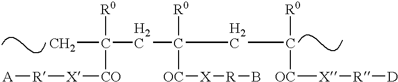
CC([R0])([CO][X][R][A])CC([R0])([OC][X][R]B)CC([R0])[OC][X][R][D]
